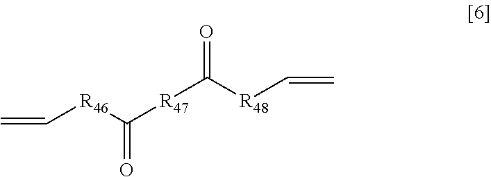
C=C[R46]C([R47]C([R48]C=C)=O)=O
